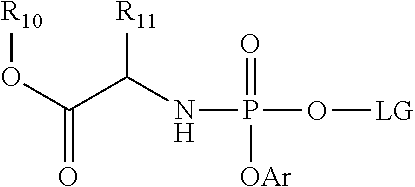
[R10]OC(C([R11])NP(=O)([OAr])O[LG])=O
